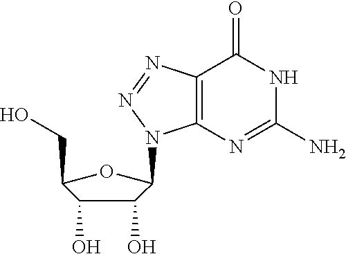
C1(O)C(O)C(CO)OC1N1C2=C(C(=O)NC(N)=N2)N=N1
